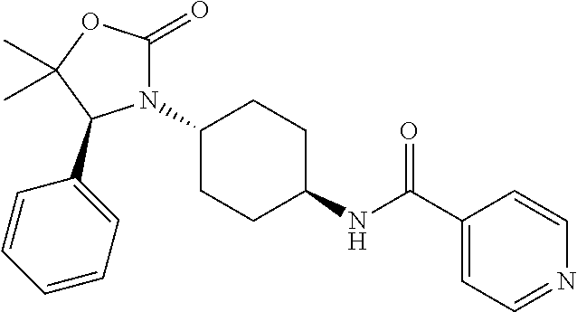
N1(C2CCC(NC(C3=CC=NC=C3)=O)CC2)C(=O)OC(C)(C)C1C1=CC=CC=C1
